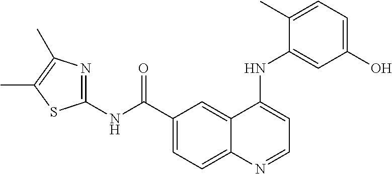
C1(C(=O)NC2=NC(C)=C(C)S2)=CC=C2C(=C1)C(NC1=CC(O)=CC=C1C)=CC=N2
